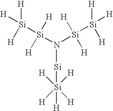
N([Si][Si]([H])([H])([H])([H])[H])([Si]([Si]([H])([H])[H])([H])[H])[Si]([Si]([H])([H])[H])([H])[H]
